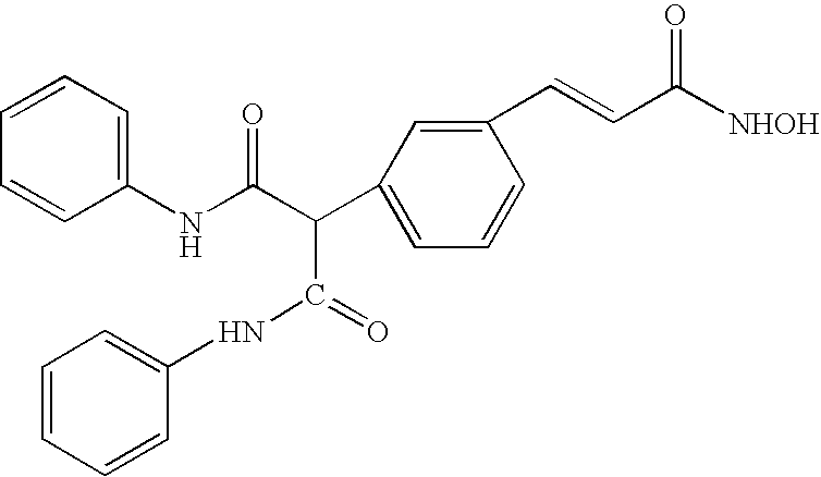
C1=CC(NC(C(C2=CC=CC(C=CC([NHOH])=O)=C2)C(NC2=CC=CC=C2)=O)=O)=CC=C1
